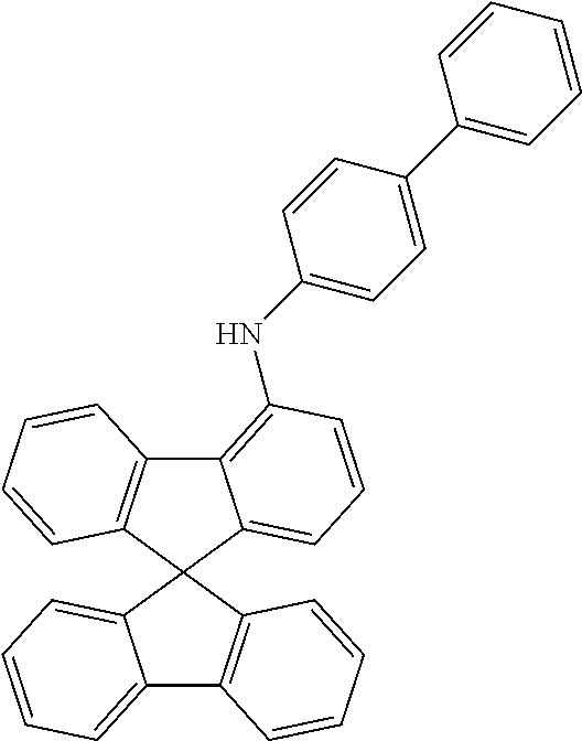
C12=CC=CC=C1C1(C3=C2C=CC=C3)C2=CC=CC(NC3=CC=C(C4=CC=CC=C4)C=C3)=C2C2=C1C=CC=C2
